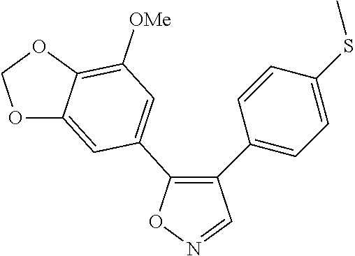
C1(C2=CC=C(SC)C=C2)=C(C2=CC([OMe])=C3C(=C2)OCO3)ON=C1
